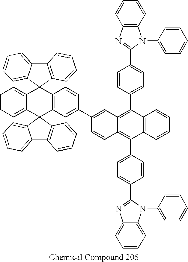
C12=CC=CC=C1C1(C3=C(C=CC(C4=CC5=C(C6=CC=C(C7=NC8=C(N7C7=CC=CC=C7)C=CC=C8)C=C6)C6=C(C(C7=CC=C(C8=NC9=CC=CC=C9N8C8=CC=CC=C8)C=C7)=C5C=C4)C=CC=C6)=C3)C23C2=CC=CC=C2C2=C3C=CC=C2)C2=C(C3=CC=CC=C31)C=CC=C2
